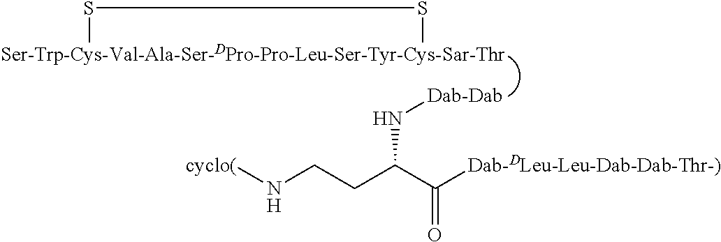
[Ser-Trp-Cys-Val-Ala-Ser-DPro-Pro-Leu-Ser-Tyr-Cys-Sar-Thr]1SS1.[Dab-Dab]NC(CCN[cyclo(])C([Dab-DLeu-Leu-Dab-Dab-Thr-)])=O
